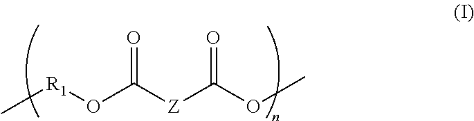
C[R1]OC([Z]C(OC)=O)=O
